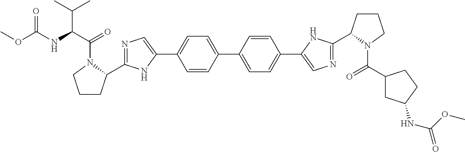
C1=CC(C2=CC=C(C3=CN=C(C4CCCN4C(C4CC(NC(=O)OC)CC4)=O)N3)C=C2)=CC=C1C1=CN=C(C2CCCN2C(C(NC(OC)=O)C(C)C)=O)N1
